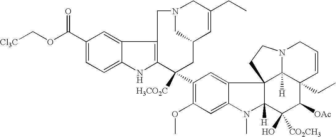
C1(C(OC[Cl3C])=O)=CC=C2C(=C1)C1=C(N2)C([H3CO2C])(C2=C(OC)C=C3C(=C2)C24C([H])(N3C)C(O)([CO2CH3])C([OAc])C3(CC)C2([H])N(CC=C3)CC4)CC2C=C(CC)CN(C2)C1
